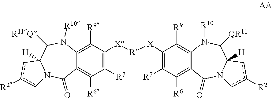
C1([R9])=C2C(=C([R6])C([R7])=C1[X][R][X]C1=C([R7])C([R6])=C3C(=C1[R9])N([R10])C([QR11])C1([H])N(C3=O)cc([R2])c1)C(=O)N1C([H])(C([R11Q])N2[R10])cc([R2])c1
